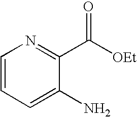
C1=CC=C(N)C(C([OEt])=O)=N1
